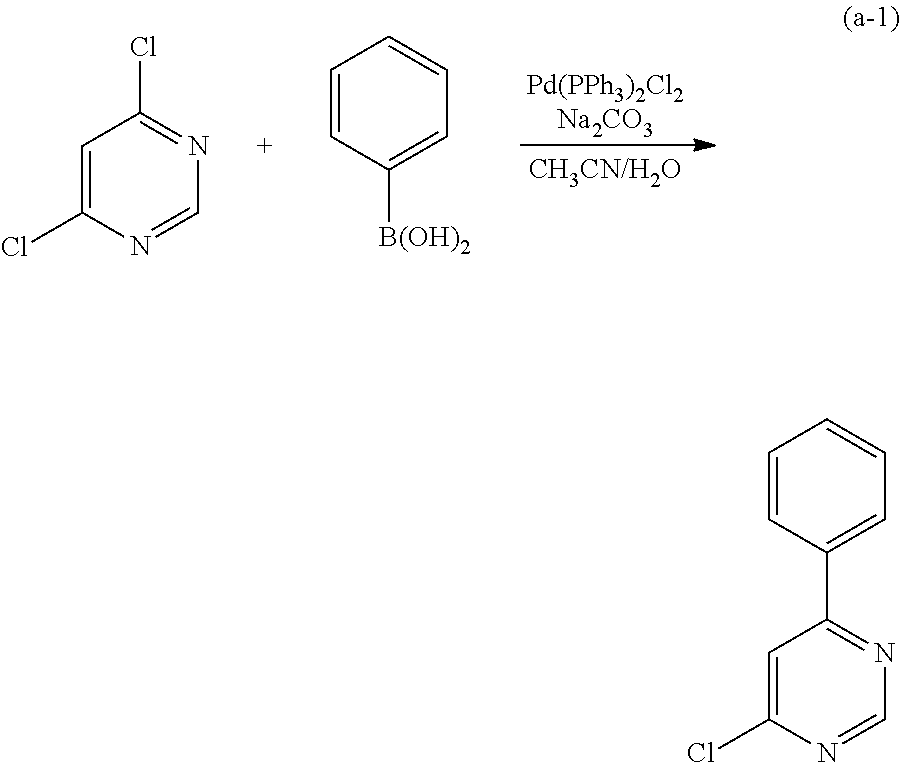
C1=C(Cl)N=CN=C1Cl.C1=CC([B(OH)2])=CC=C1.C1=CC(C2=NC=NC(Cl)=C2)=CC=C1
